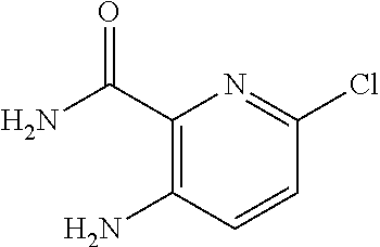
C1(C(N)=O)=C(N)C=CC(Cl)=N1
